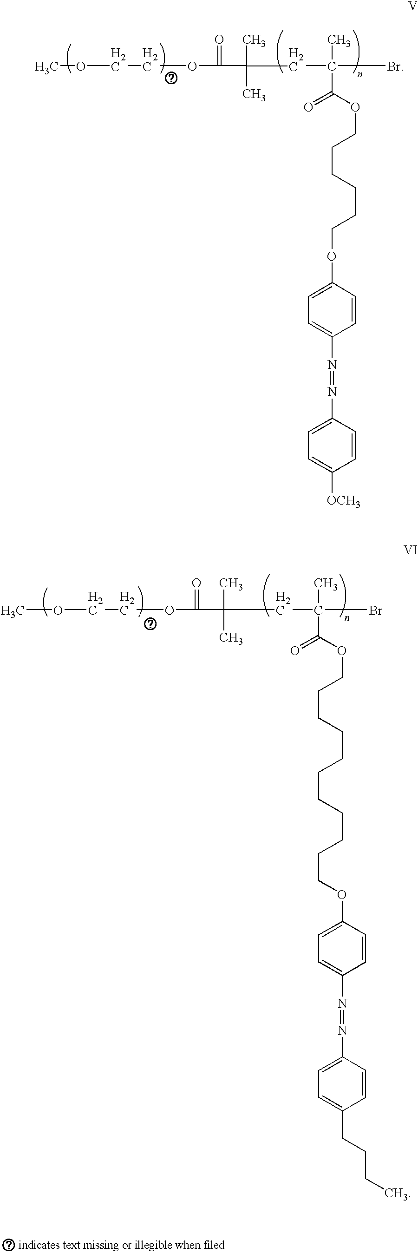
O(C)CCOC(=O)C(C)(C)CC(C)(Br)C(OCCCCCCOC1=CC=C(N=NC2=CC=C([OCH3])C=C2)C=C1)=O.O(C)CCOC(=O)C(C)(C)CC(C)(Br)C(OCCCCCCCCCCCOC1=CC=C(N=NC2=CC=C(CCCC)C=C2)C=C1)=O
